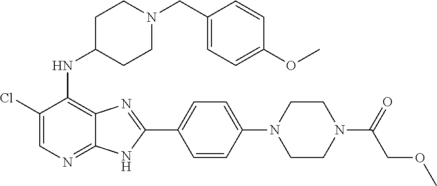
C1(Cl)=CN=C2C(=C1NC1CCN(CC3=CC=C(OC)C=C3)CC1)N=C(C1=CC=C(N3CCN(C(COC)=O)CC3)C=C1)N2
